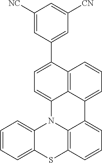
C1(C2=CC([CN])=CC([NC])=C2)=CC=C2C3=C1C=CC=C3C1=CC=CC3=C1N2C1=CC=CC=C1S3
